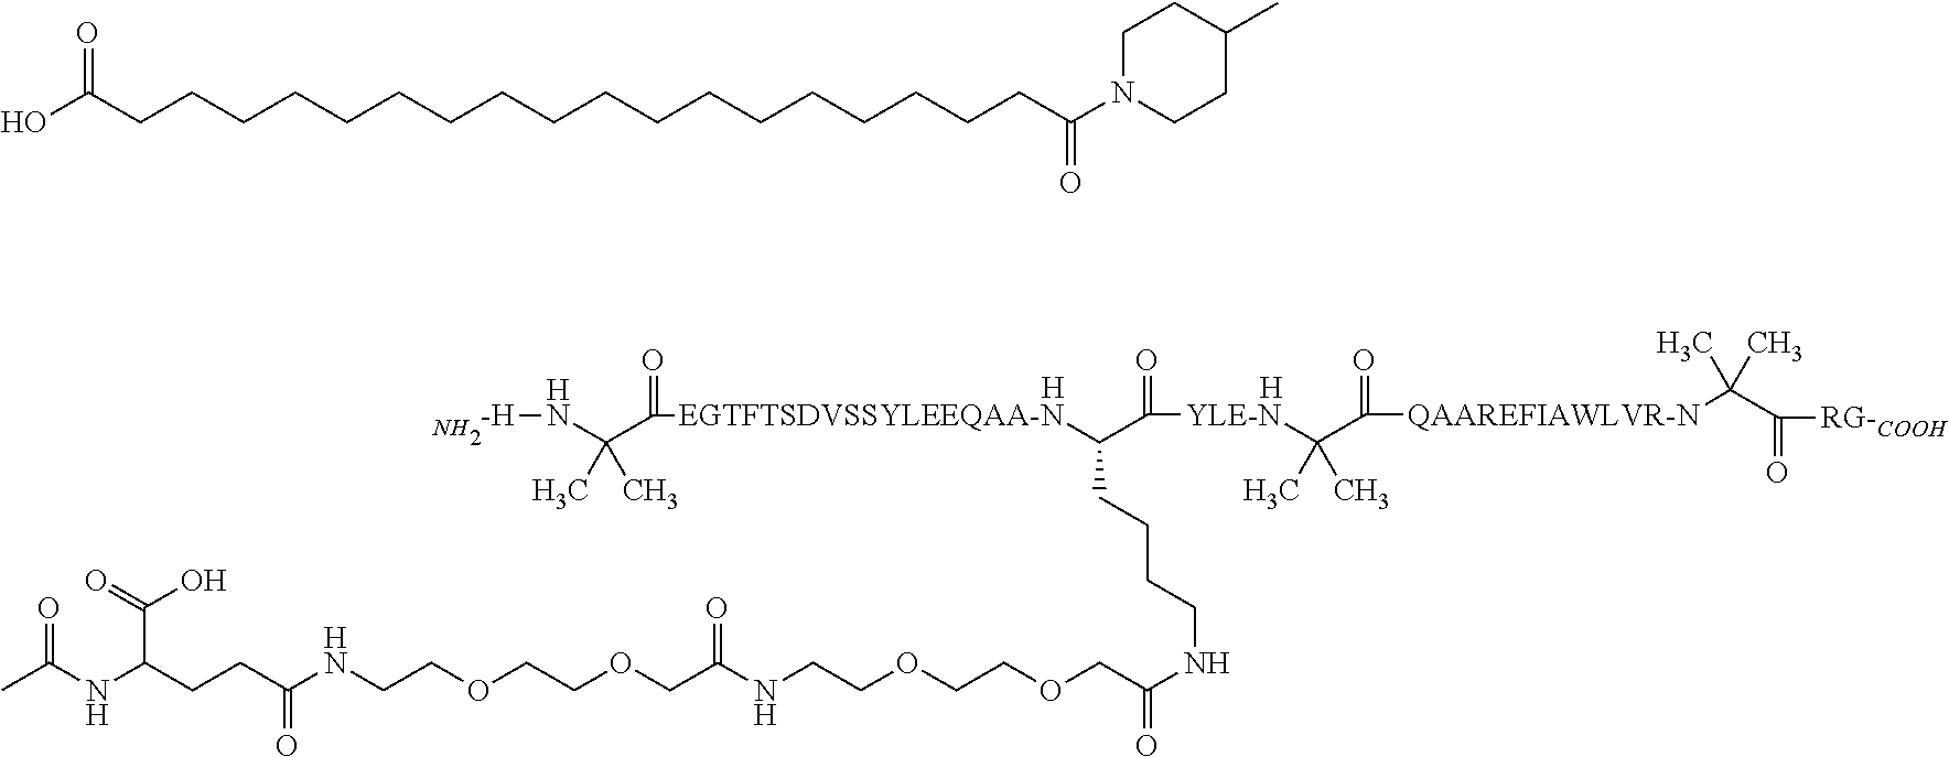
N.CC(NC(CCC(NCCOCCOCC(NCCOCCOCC(NCCCCC(C(=O)[YLE-N]C(C)(C([QAAREFIAWLVR-N]C(C([RG-COOH])=O)(C)C)=O)C)[EGTFTSDVSSYLEEQAA-N]C(=O)C(N[-H])(C)C)=O)=O)=O)C(O)=O)=O.[H].[H].OC(CCCCCCCCCCCCCCCCCCC(=O)N1CCC(C)CC1)=O
